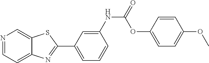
C1=C(NC(=O)OC2=CC=C(OC)C=C2)C=CC=C1C1=NC2=CC=NC=C2S1
